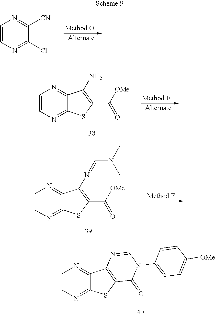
C1=CN=C(Cl)C([CN])=N1.C1=CN=C2C(=N1)C(N)=C(C([OMe])=O)S2.C1=CN=C2C(=N1)C(N=CN(C)C)=C(C([OMe])=O)S2.C1=CN=C2C(=N1)C1=C(S2)C(=O)N(C2=CC=C([OMe])C=C2)C=N1
